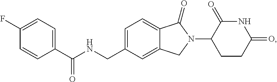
C1=C(CNC(C2=CC=C(F)C=C2)=O)C=C2C(=C1)C(=O)N(C1CCC(=O)NC1=O)C2
